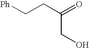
[Ph]CCC(=O)CO
